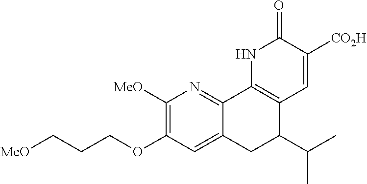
C12=CC(OCCC[MeO])=C([MeO])N=C1C1=C(C(C(C)C)C2)C=C([CO2H])C(=O)N1
